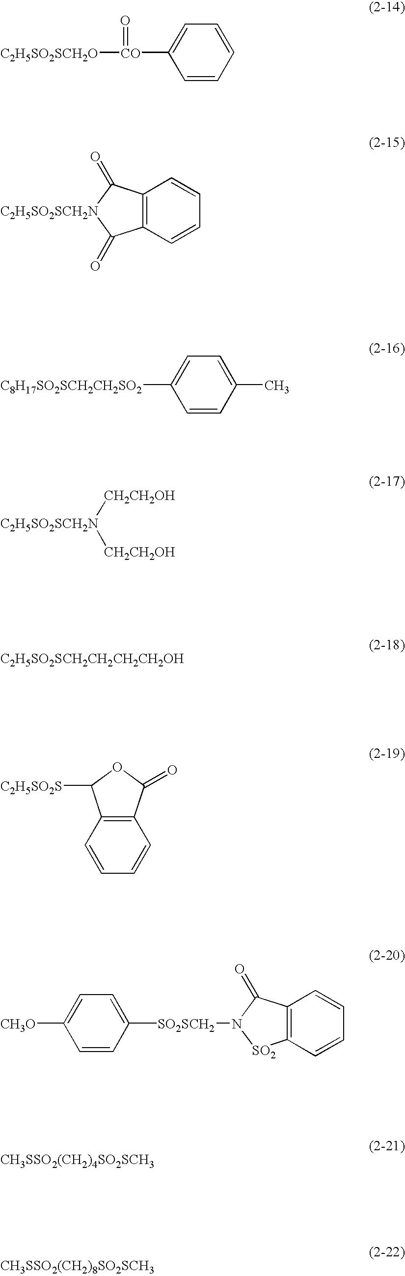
C1=CC=CC=C1[CO]([C2H5SO2SCH2O])=O.C12=C(C=CC=C1)C(=O)[C2H5SO2SCH2N]C2=O.C1=CC(C)=CC=C1[C8H17SO2SCH2CH2SO2].[C2H5SO2SCH2N]([CH2CH2OH])[CH2CH2OH].[C2H5SO2SCH2CH2CH2CH2OH].C1=CC=CC2=C1C([C2H5SO2S])OC2=O.C1=C([CH3O])C=CC([SO2SCH2]N2[SO2]C3=C(C2=O)C=CC=C3)=C1.[CH3SSO2(CH2)4SO2SCH3].[CH3SSO2(CH2)8SO2SCH3]
